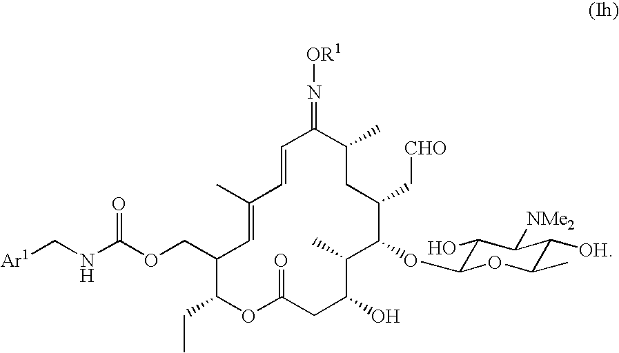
C1=CC(C)=CC(COC(NC[Ar1])=O)C(CC)OC(=O)CC(O)C(C)C(OC2C(O)C([NMe2])C([OH])C(C)O2)C(C[CHO])CC(C)C1=N[OR1]
